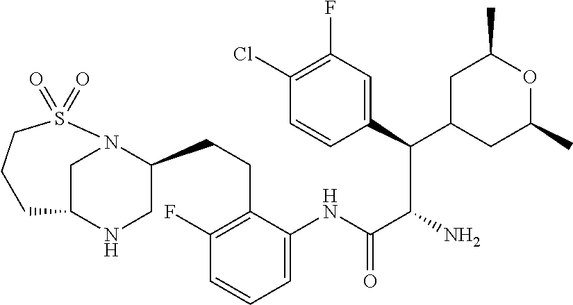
C1C2NCC(CCC3=C(F)C=CC=C3NC(C(N)C(C3=CC(F)=C(Cl)C=C3)C3CC(C)OC(C)C3)=O)N1S(=O)(=O)CCC2
